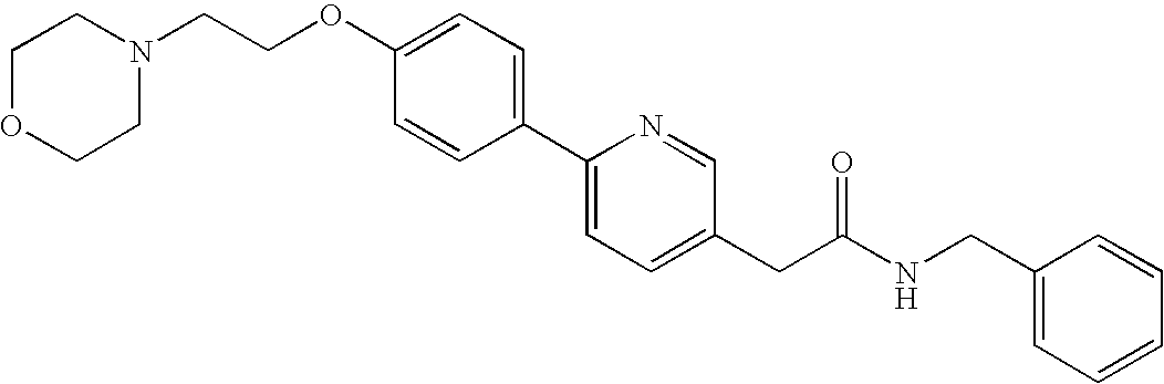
C(OC1=CC=C(C2=CC=C(CC(NCC3=CC=CC=C3)=O)C=N2)C=C1)CN1CCOCC1
